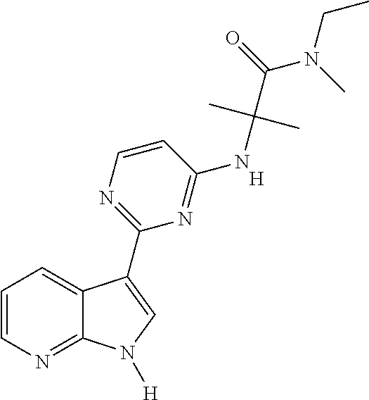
C1=CN=C2C(=C1)C(C1=NC=CC(NC(C(N(CC)C)=O)(C)C)=N1)=CN2[H].[H]
